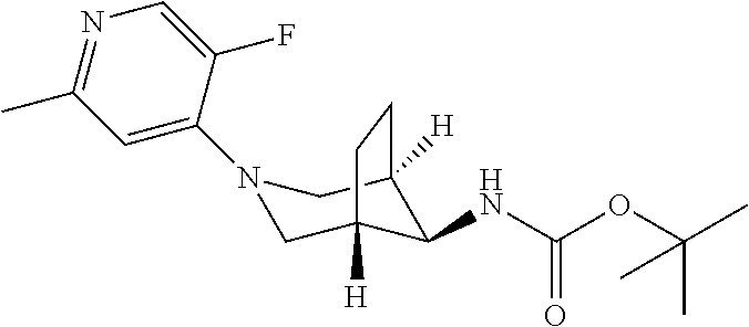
N1(C2=CC(C)=NC=C2F)CC2([H])C(NC(OC(C)(C)C)=O)C([H])(C1)CC2
